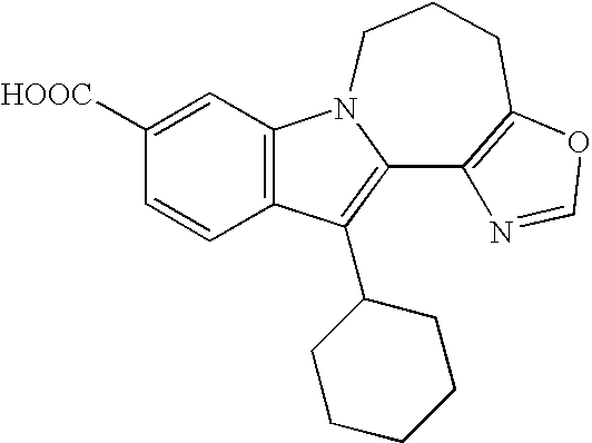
C12=C(C=C([HOOC])C=C1)N1C(=C2C2CCCCC2)C2=C(CCC1)OC=N2
